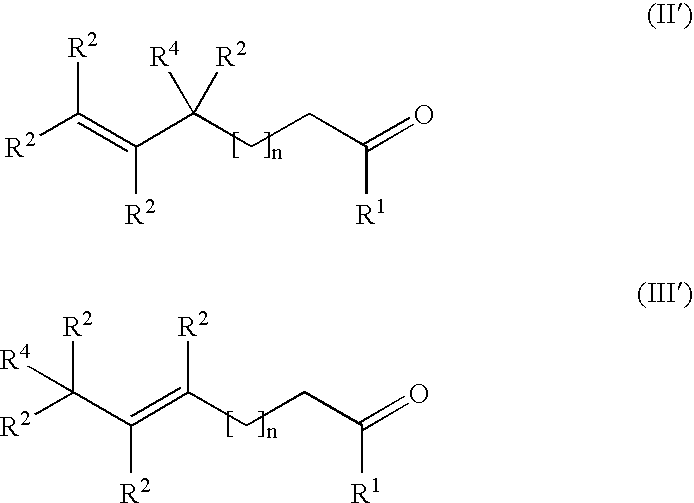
[R2]C(=C(C(CCC(=O)[R1])([R2])[R4])[R2])[R2].[R2]C(C(=C(CCC(=O)[R1])[R2])[R2])([R2])[R4]
